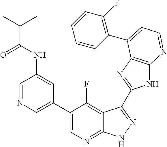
C1=NC=C(C2=CN=C3C(=C2F)C(C2=NC4=C(N2)N=CC=C4C2=C(F)C=CC=C2)=NN3)C=C1NC(C(C)C)=O
